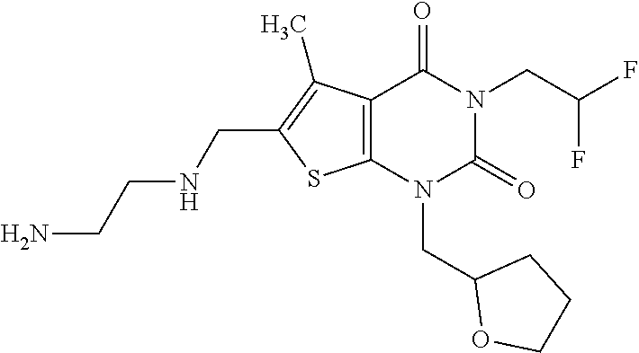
C12=C(N(CC3OCCC3)C(=O)N(CC(F)F)C1=O)SC(CNCCN)=C2C
